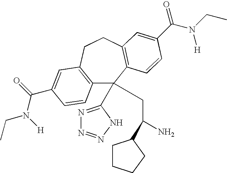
C12=C(CCC3=C(C1(C1=NN=NN1)CC(N)C1CCCC1)C=CC(C(N(CC)[H])=O)=C3)C=C(C(=O)N([H])CC)C=C2
